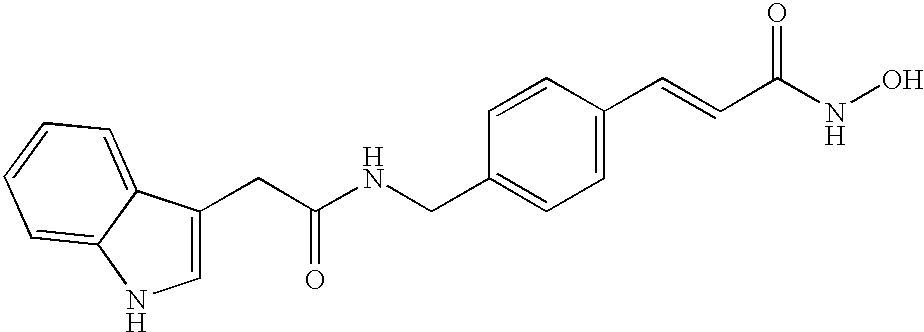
C1=C(CC(=O)NCC2=CC=C(C=CC(=O)NO)C=C2)C2=CC=CC=C2N1
